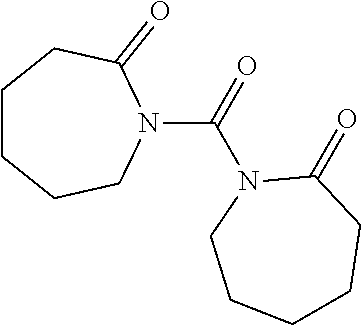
C1CCCN(C(=O)N2CCCCCC2=O)C(=O)C1
